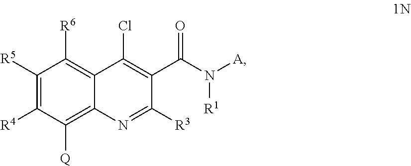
C1([R5])=C([R4])C([Q])=C2C(=C1[R6])C(Cl)=C(C(N([A])[R1])=O)C([R3])=N2
